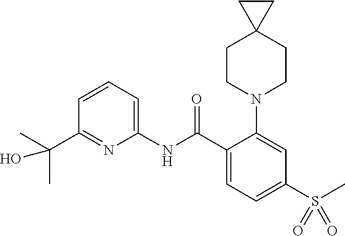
C1(C(C)(C)O)=NC(NC(C2=CC=C(S(C)(=O)=O)C=C2N2CCC3(CC2)CC3)=O)=CC=C1
